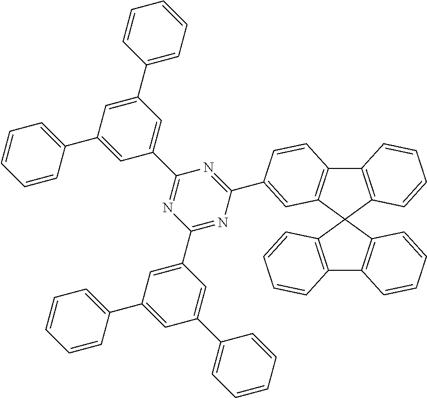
C12=C(C3(C4=C1C=CC=C4)C1=C(C4=C3C=C(C3=NC(C5=CC(C6=CC=CC=C6)=CC(C6=CC=CC=C6)=C5)=NC(C5=CC(C6=CC=CC=C6)=CC(C6=CC=CC=C6)=C5)=N3)C=C4)C=CC=C1)C=CC=C2
